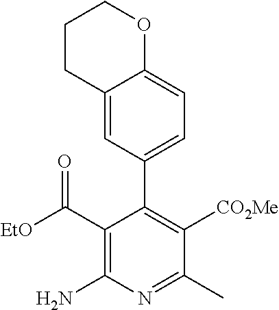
C1CC2=CC(C3=C([CO2Me])C(C)=NC(N)=C3C([EtO])=O)=CC=C2OC1
